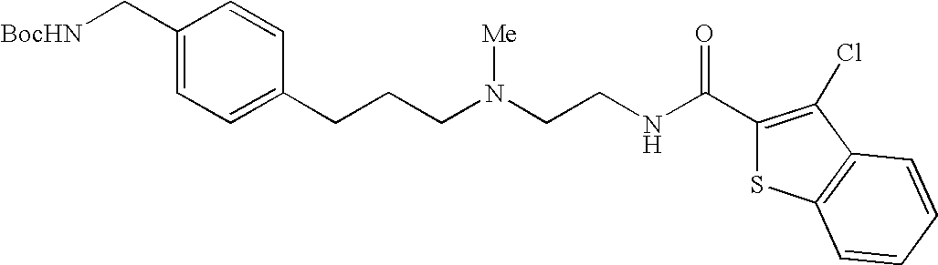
C1(C[BocHN])=CC=C(CCCN(CCNC(C2=C(Cl)C3=C(S2)C=CC=C3)=O)[Me])C=C1
